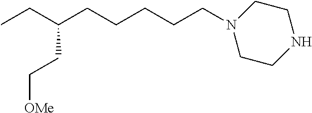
CCC(CCCCCN1CCNCC1)CC[OMe]
